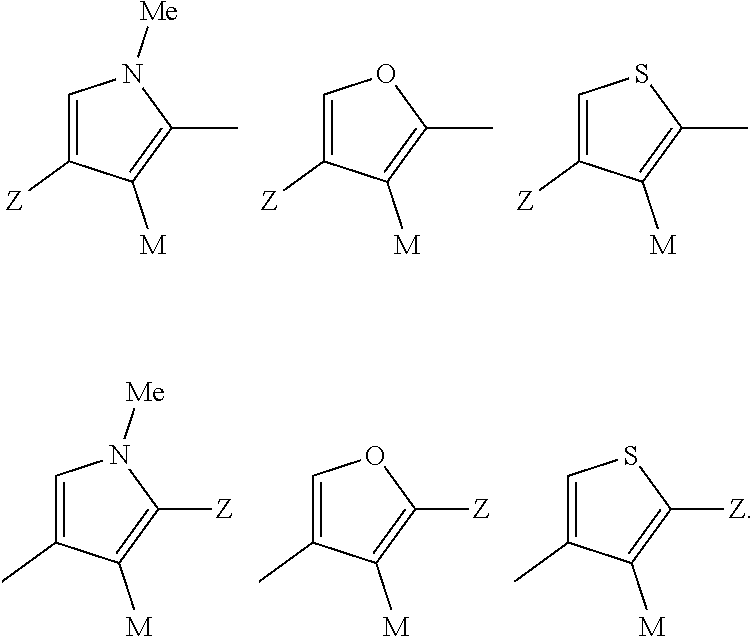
C1=C([Z])C([M])=C(C)N1[Me].C1=C([Z])C([M])=C(C)O1.C1=C([Z])C([M])=C(C)S1.C1=C(C)C([M])=C([Z])N1[Me].C1=C(C)C([M])=C([Z])O1.C1=C(C)C([M])=C([Z])S1
